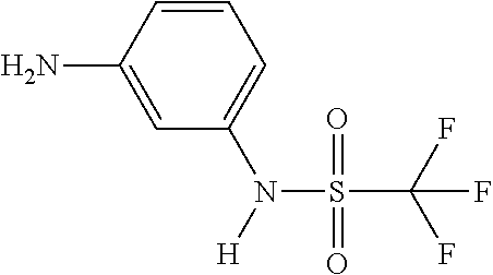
C1=CC(N)=CC(N([H])S(C(F)(F)F)(=O)=O)=C1
